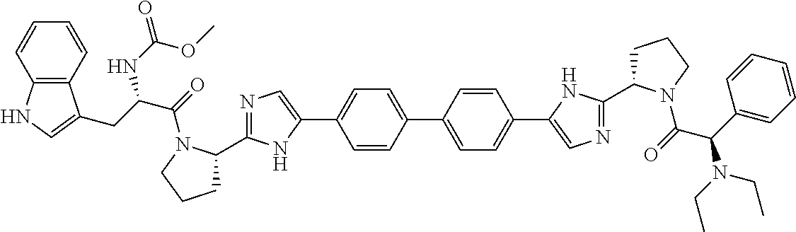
C1=C(C2=CC=C(C3=CN=C(C4CCCN4C(=O)C(C4=CC=CC=C4)N(CC)CC)N3)C=C2)C=CC(C2=CN=C(C3CCCN3C(=O)C(CC3=CNC4=C3C=CC=C4)NC(=O)OC)N2)=C1
